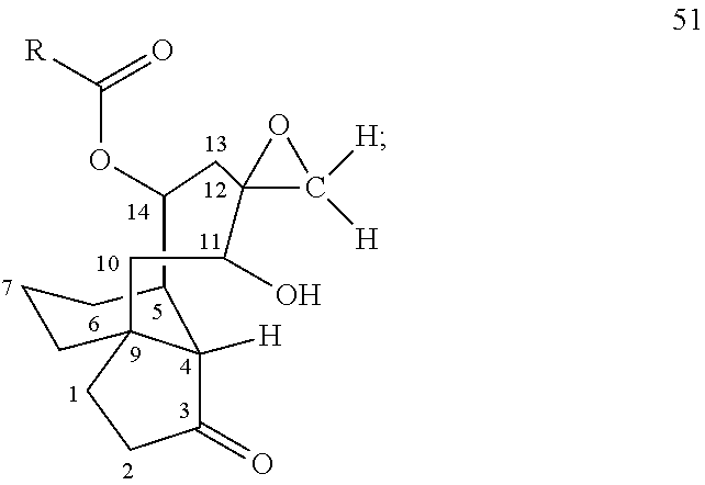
C1(O)C2(CC(OC([R])=O)C3C4([H])C(=O)CCC4(CCC3)C1)C([H])([H])O2
